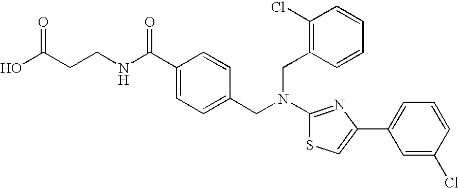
C(CCNC(C1=CC=C(CN(CC2=C(Cl)C=CC=C2)C2=NC(C3=CC=CC(Cl)=C3)=CS2)C=C1)=O)(O)=O
